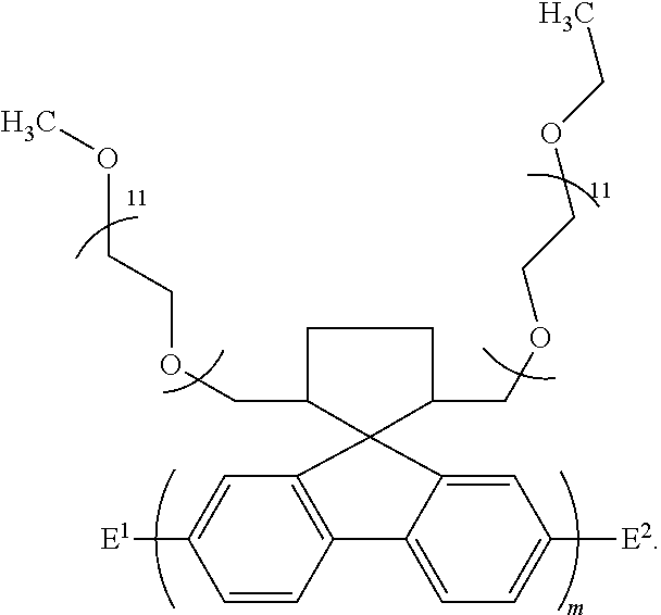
C1=CC2=C(C=C1[E1])C1(C3=CC([E2])=CC=C23)C(COCCOC)CCC1COCCOCC
